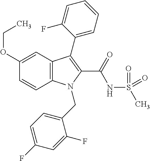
C1(OCC)=CC2=C(C=C1)N(CC1=CC=C(F)C=C1F)C(C(NS(C)(=O)=O)=O)=C2C1=CC=CC=C1F
